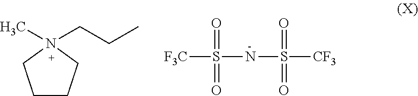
C1CCN(C)(CCC)C1.[F3C]S(NS([CF3])(=O)=O)(=O)=O
